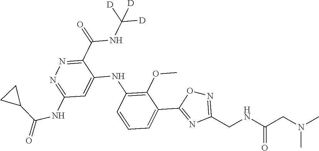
C1(C(NC([D])([D])[D])=O)=NN=C(NC(=O)C2CC2)C=C1NC1=C(OC)C(C2=NC(CNC(CN(C)C)=O)=NO2)=CC=C1
